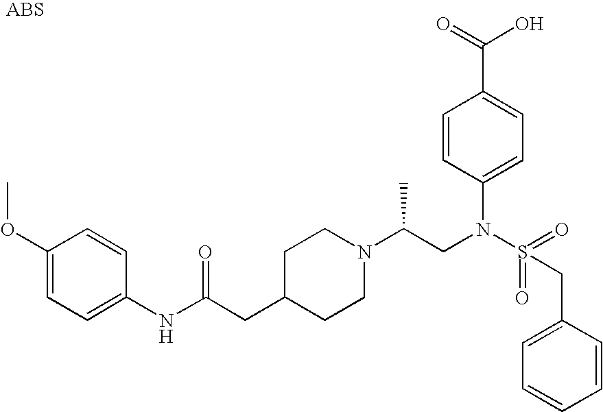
C1(OC)=CC=C(NC(CC2CCN(C(CN(S(=O)(=O)CC3=CC=CC=C3)C3=CC=C(C(=O)O)C=C3)C)CC2)=O)C=C1
